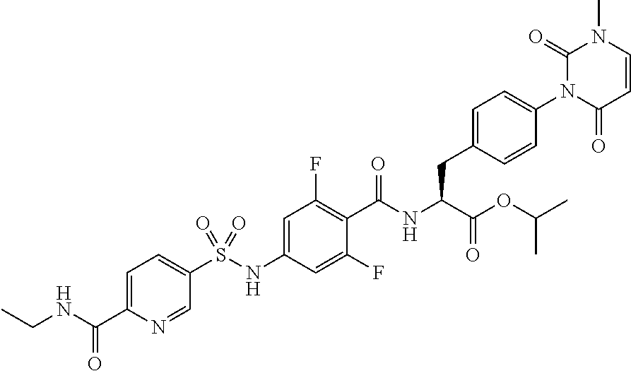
C1=CC(=O)N(C2=CC=C(CC(C(=O)OC(C)C)NC(=O)C3=C(F)C=C(NS(C4=CC=C(C(NCC)=O)N=C4)(=O)=O)C=C3F)C=C2)C(=O)N1C
